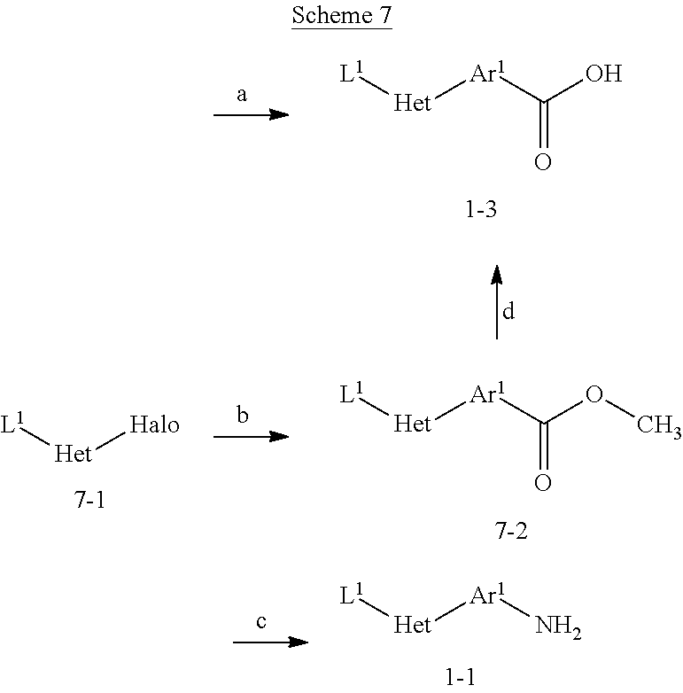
[L1][Het][Halo].[L1][Het][Ar1]C(O)=O.[L1][Het][Ar1]C(OC)=O.[L1][Het][Ar1]N
